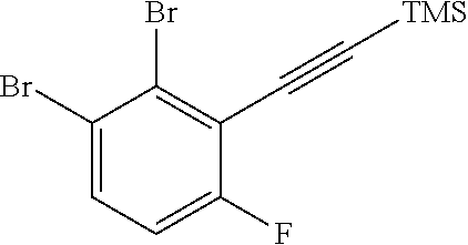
C1(Br)=CC=C(F)C(C#C[TMS])=C1Br
